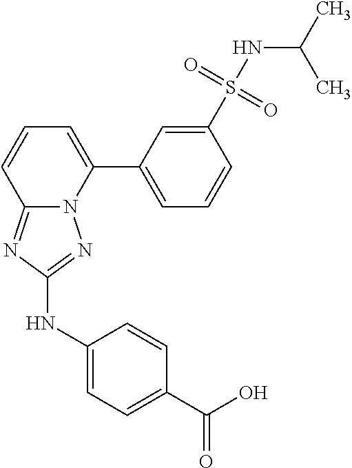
C1(S(NC(C)C)(=O)=O)=CC(C2=CC=CC3=NC(NC4=CC=C(C(=O)O)C=C4)=NN23)=CC=C1
